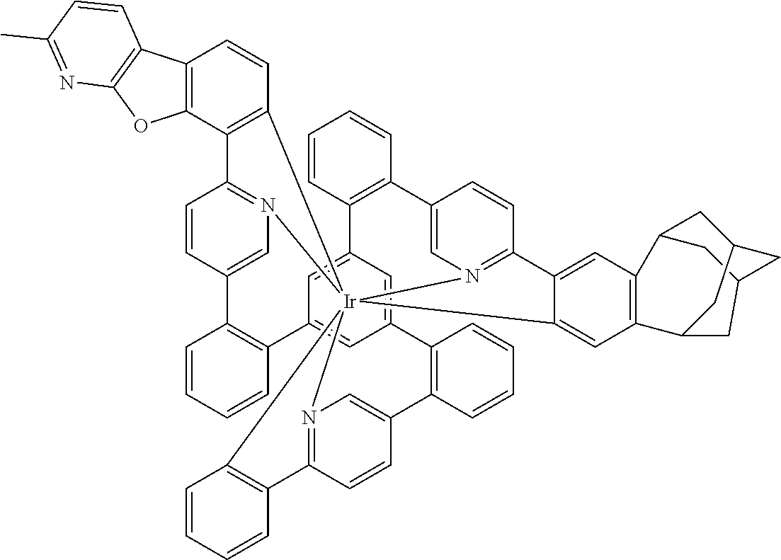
C12=C(C3=C(C=C1)[Ir]1456N7=C3C=CC(=C7)C3=C(C=CC=C3)C3=CC(=CC(=C3)C3=C(C=CC=C3)C3=CN1=C(C=C3)C1=CC3=C(C=C14)C1CC4CC3CC(C4)C1)C1=C(C=CC=C1)C1=CN5=C(C=C1)C1=C6C=CC=C1)OC1=C2C=CC(C)=N1
